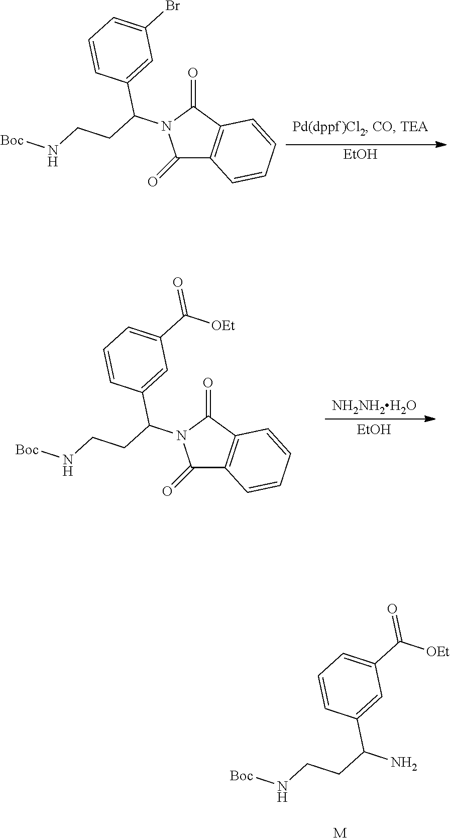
C1(=O)C2=C(C(=O)N1C(CCN[Boc])C1=CC(Br)=CC=C1)C=CC=C2.[EtOH].C1(=O)C2=C(C(=O)N1C(CCN[Boc])C1=CC(C([OEt])=O)=CC=C1)C=CC=C2.[NH2NH2H2O].[EtOH].NC(CCN[Boc])C1=CC(C([OEt])=O)=CC=C1.[M]
